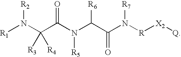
C(N(C(C(N([R][X2][Q])[R7])=O)[R6])[R5])(C(N([R1])[R2])([R4])[R3])=O
